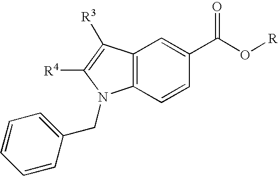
C12=C(C=CC(C(O[R])=O)=C1)N(CC1=CC=CC=C1)C([R4])=C2[R3]
